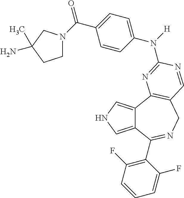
C12=CNC=C1C1=C(CN=C2C2=C(F)C=CC=C2F)C=NC(N(C2=CC=C(C(=O)N3CCC(N)(C)C3)C=C2)[H])=N1
